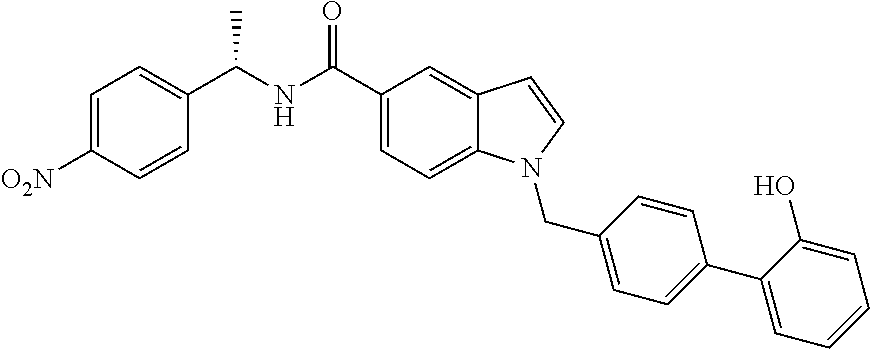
C1=C([O2N])C=CC(C(NC(C2=CC=C3C(=C2)C=CN3CC2=CC=C(C3=CC=CC=C3O)C=C2)=O)C)=C1
